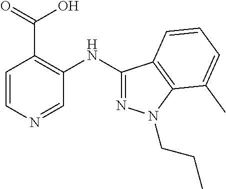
C1=CN=CC(NC2=NN(CCC)C3=C2C=CC=C3C)=C1C(=O)O
